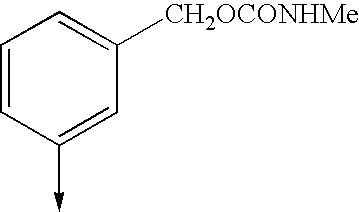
C1=CC(->C)=CC([CH2OCONHMe])=C1
